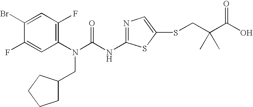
C1(Br)=CC(F)=C(N(C(NC2=NC=C(SCC(C(O)=O)(C)C)S2)=O)CC2CCCC2)C=C1F
